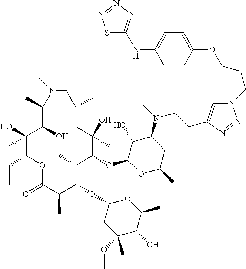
C1(O)C(OC2C(C)C(OC3CC(OC)(C)C(O)C(C)O3)C(C)C(=O)OC(CC)C(O)(C)C(O)C(C)N(C)CC(C)CC2(O)C)OC(C)CC1N(C)CCC1=CN(CCCOC2=CC=C(NC3=NN=NS3)C=C2)N=N1
